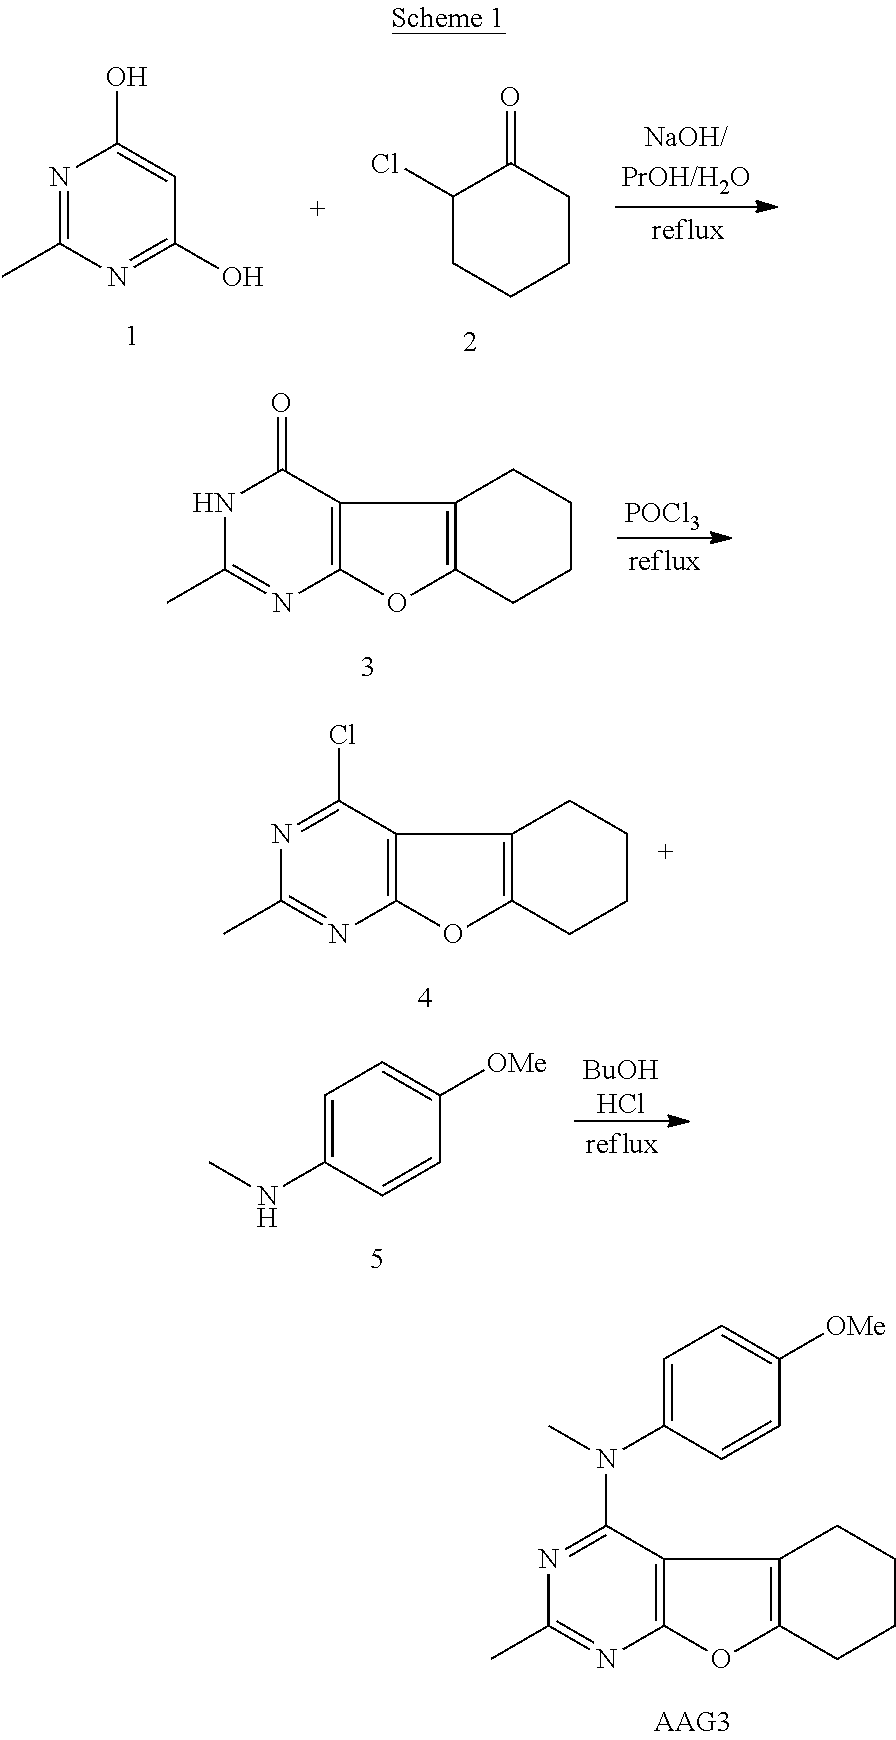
C12=C(C(N(C3=CC=C([OMe])C=C3)C)=NC(C)=N1)C1=C(O2)CCCC1.N1=C(C)N=C(O)C=C1O.C1(Cl)CCCCC1=O.C12=C(C(=O)NC(C)=N1)C1=C(O2)CCCC1.[POCl3].C12=C(C(Cl)=NC(C)=N1)C1=C(O2)CCCC1.[BuOHHCl].C1=C(NC)C=CC([OMe])=C1
